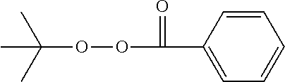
C1=CC(C(=O)OOC(C)(C)C)=CC=C1
